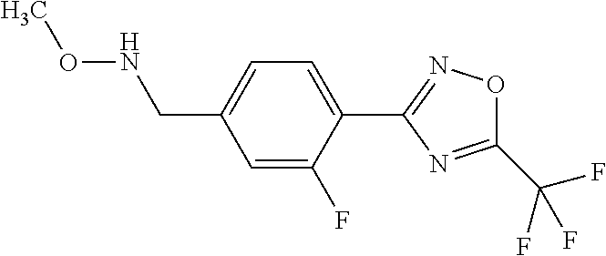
C1=C(F)C(C2=NOC(C(F)(F)F)=N2)=CC=C1CNOC
